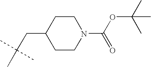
CC(CC1CCN(C(OC(C)(C)C)=O)CC1)(C)C
